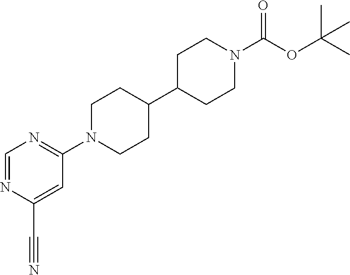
C1=NC(C#N)=CC(N2CCC(C3CCN(C(OC(C)(C)C)=O)CC3)CC2)=N1
